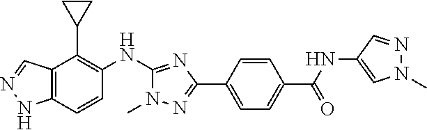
C12=C(C=CC(NC3=NC(C4=CC=C(C(=O)NC5=CN(C)N=C5)C=C4)=NN3C)=C1C1CC1)NN=C2
